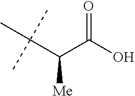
O=C(O)C(C(C)(C)C)[Me]
